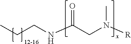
N(C(CN([R])C)=O)CCC
